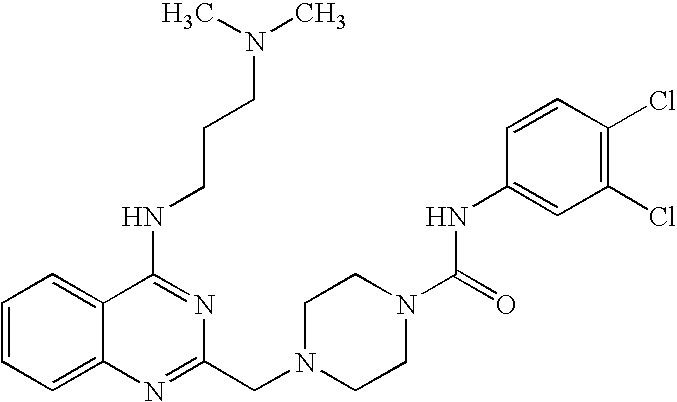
C1=CC=C2C(=C1)N=C(CN1CCN(C(=O)NC3=CC(Cl)=C(Cl)C=C3)CC1)N=C2NCCCN(C)C
